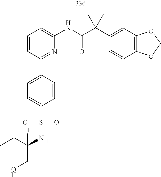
C1=CC=C(NC(C2(C3=CC4=C(C=C3)OCO4)CC2)=O)N=C1C1=CC=C(S(=O)(=O)NC(CO)(CC)[H])C=C1.[H]
